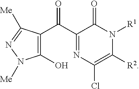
C1(C(C2=NC(Cl)=C([R2])N([R1])C2=O)=O)=C(O)N([Me])N=C1[Me]
